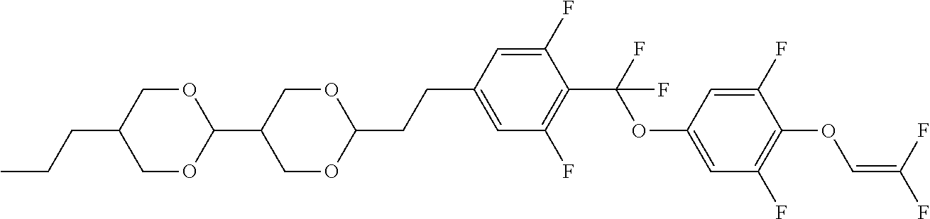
C1OC(C2COC(CCC3=CC(F)=C(C(F)(OC4=CC(F)=C(OC=C(F)F)C(F)=C4)F)C(F)=C3)OC2)OCC1CCC
